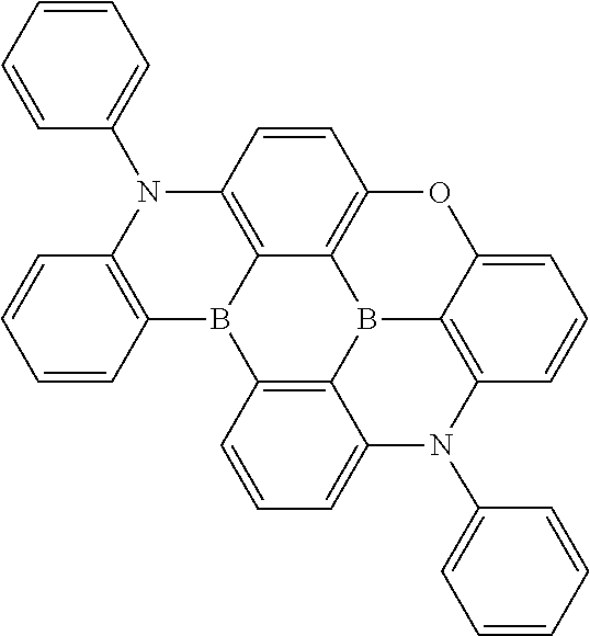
C1=CC(N2C3=C4C5=C(C=C3)OC3=CC=CC6=C3B5C3=C(B4C4=C2C=CC=C4)C=CC=C3N6C2=CC=CC=C2)=CC=C1
